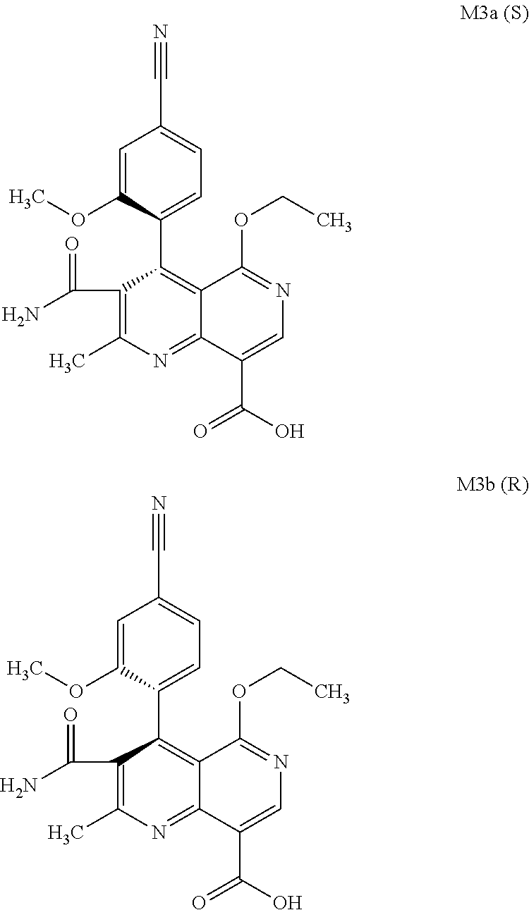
C1(C(=O)N)=C(C)N=C2C(=C1C1=CC=C(C#N)C=C1OC)C(OCC)=NC=C2C(O)=O.C1(C(=O)N)=C(C)N=C2C(=C1C1=CC=C(C#N)C=C1OC)C(OCC)=NC=C2C(O)=O
